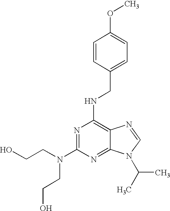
N1=C(N(CCO)CCO)N=C2C(=C1NCC1=CC=C(OC)C=C1)N=CN2C(C)C
